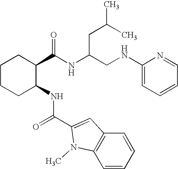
C1CCC(NC(C2=CC3=C(N2C)C=CC=C3)=O)C(C(NC(CNC2=CC=CC=N2)CC(C)C)=O)C1
